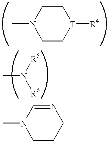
C1C[T]([R4])CCN1C.CN([R6])[R5].C1CCN=CN1C
